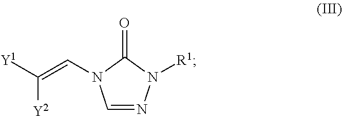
C1=NN([R1])C(=O)N1C=C([Y1])[Y2]
